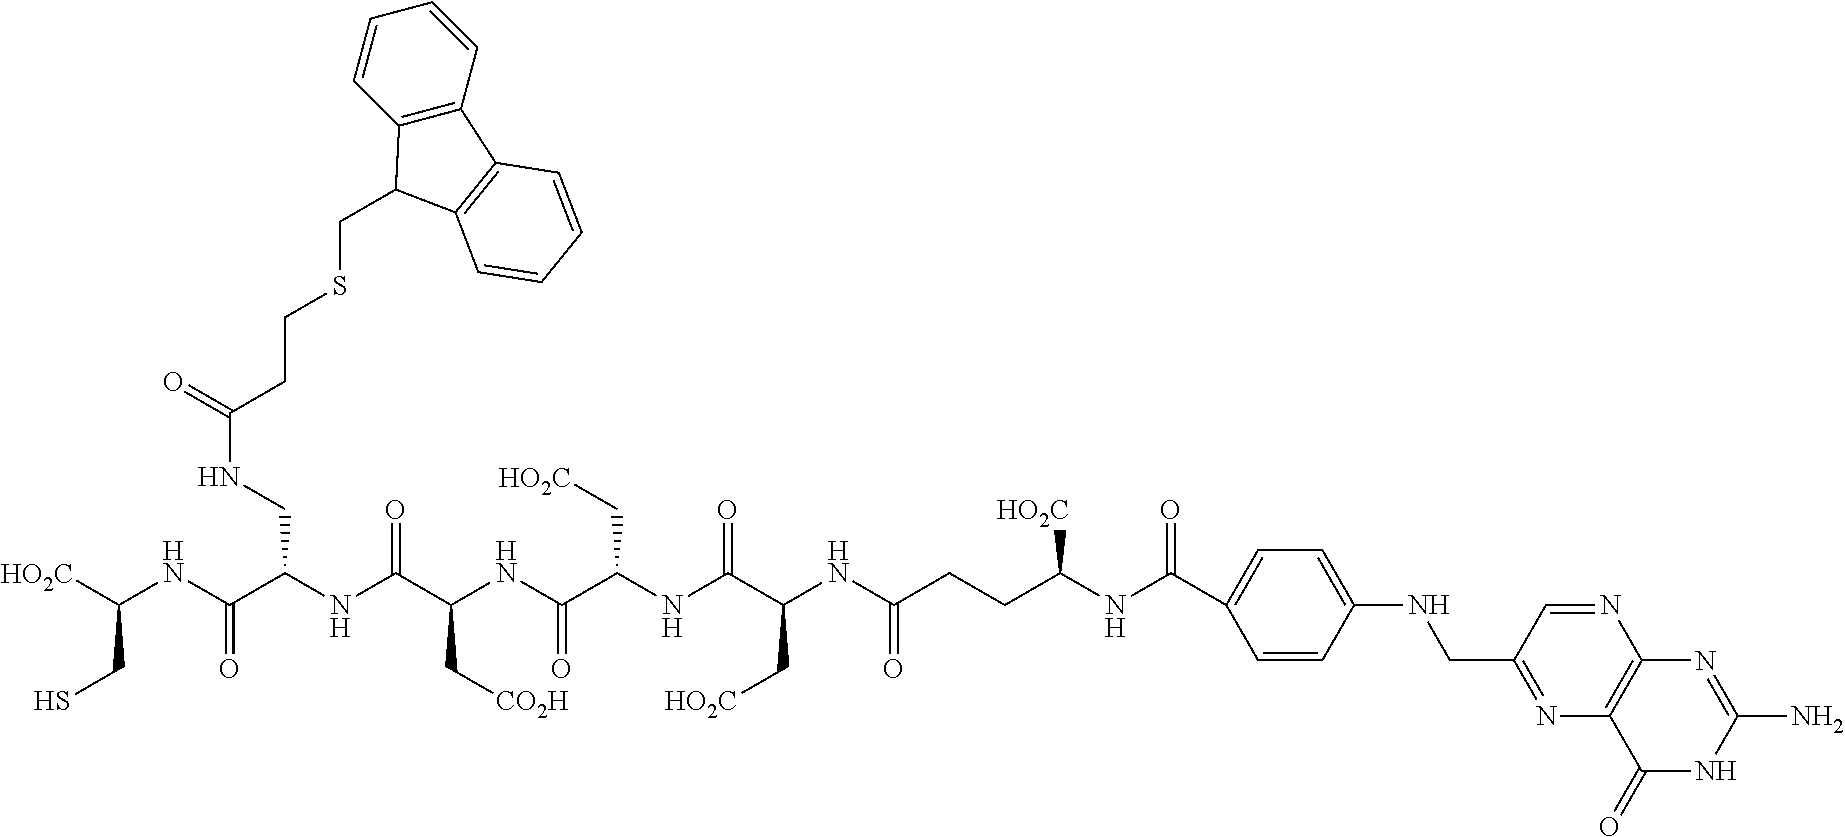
C(CS)([HO2C])NC(=O)C(CNC(=O)CCSCC1C2=C(C=CC=C2)C2=C1C=CC=C2)NC(C(C[CO2H])NC(C(C[HO2C])NC(C(C[HO2C])NC(CCC(NC(=O)C1=CC=C(NCC2=NC3=C(N=C2)N=C(N)NC3=O)C=C1)[HO2C])=O)=O)=O)=O
